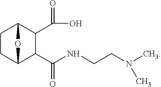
C1CC2C(C(NCCN(C)C)=O)C(C(O)=O)C1O2
